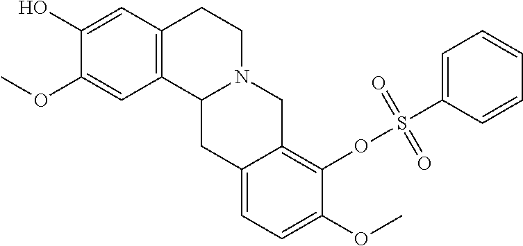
C1(OC)=CC2=C(C=C1O)CCN1C2CC2=CC=C(OC)C(OS(C3=CC=CC=C3)(=O)=O)=C2C1
